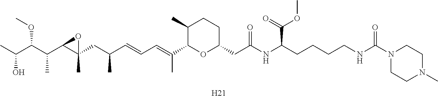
C1(C)C(C(=CC=CC(CC2(C)C(C(C(C(C)O)OC)C)O2)C)C)OC(CC(NC(CCCCNC(N2CCN(C)CC2)=O)C(=O)OC)=O)CC1.[H21]
